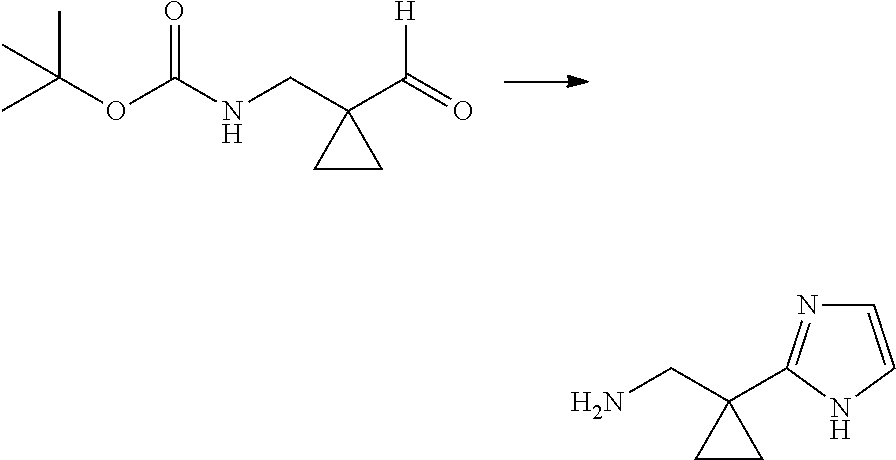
CC(OC(NCC1(C(=O)[H])CC1)=O)(C)C.NCC1(C2=NC=CN2)CC1
